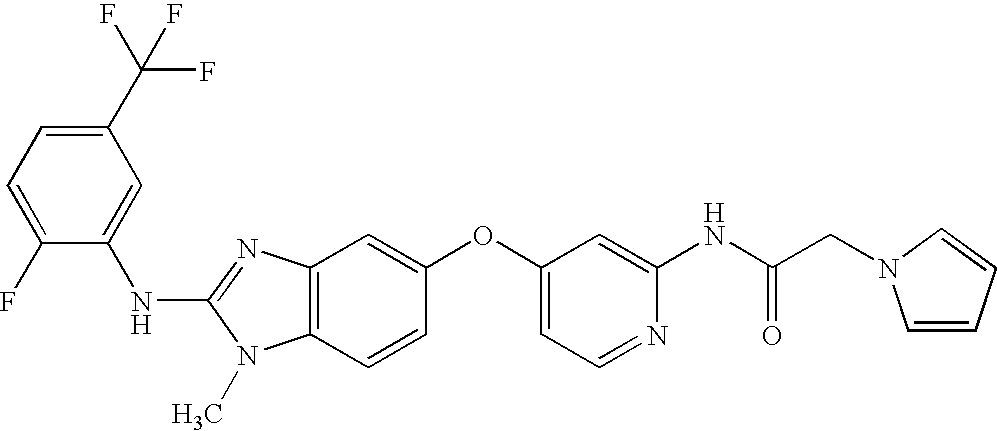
C1(NC2=NC3=C(N2C)C=CC(OC2=CC=NC(NC(CN4C=CC=C4)=O)=C2)=C3)=CC(C(F)(F)F)=CC=C1F
